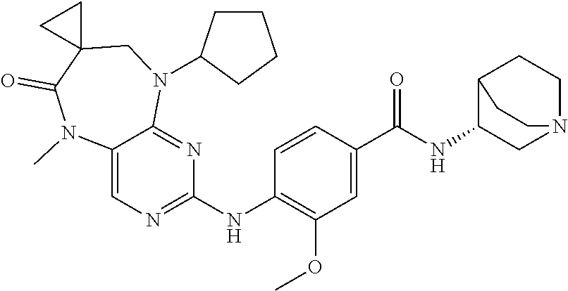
C12=CN=C(NC3=C(OC)C=C(C(NC4CN5CCC4CC5)=O)C=C3)N=C1N(C1CCCC1)CC1(C(=O)N2C)CC1
